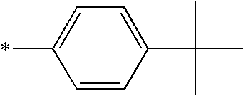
C1=CC(C(C)(C)C)=CC=C1*
